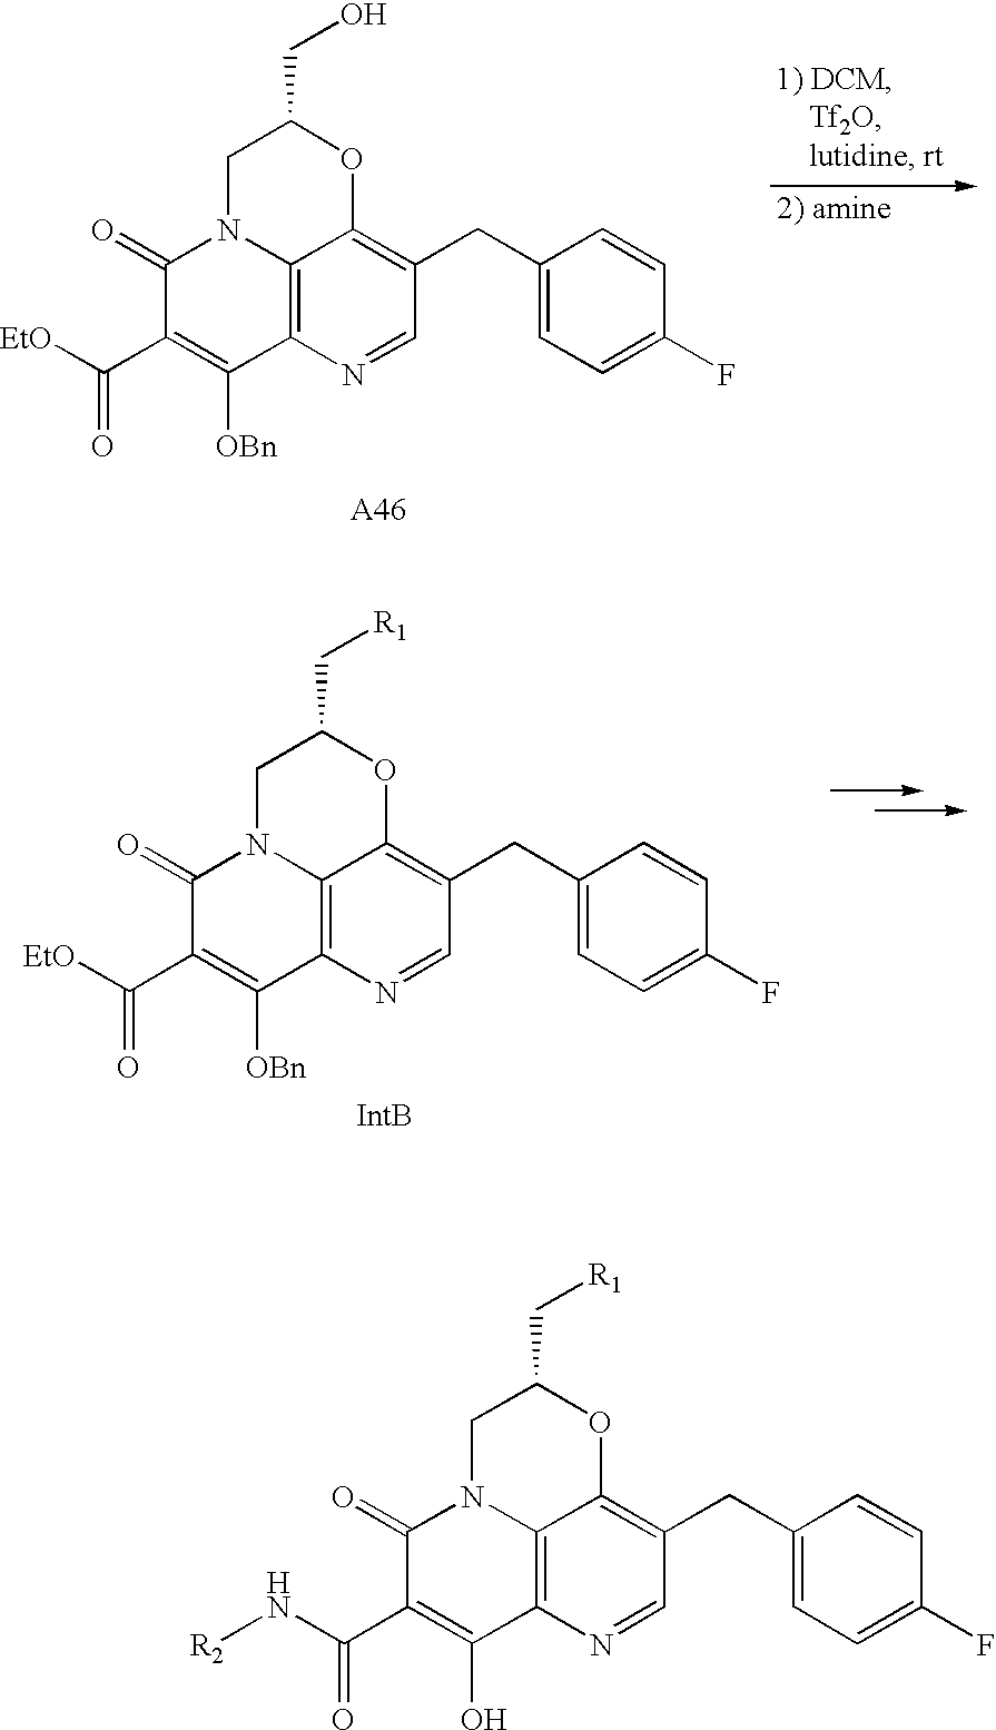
C1(=O)C(C(N[R2])=O)=C(O)C2=C3N1CC(C[R1])OC3=C(CC1=CC=C(F)C=C1)C=N2.C1(=O)C(C([EtO])=O)=C([OBn])C2=C3N1CC(CO)OC3=C(CC1=CC=C(F)C=C1)C=N2.C1(=O)C(C([EtO])=O)=C([OBn])C2=C3N1CC(C[R1])OC3=C(CC1=CC=C(F)C=C1)C=N2
